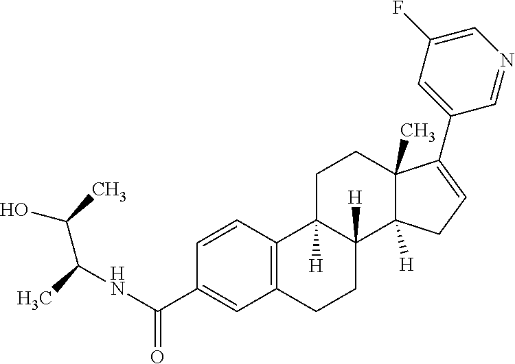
C1=CC(C(NC(C)C(C)O)=O)=CC2=C1C1([H])C([H])(CC2)C2([H])C(C)(CC1)C(C1=CC(F)=CN=C1)=CC2
